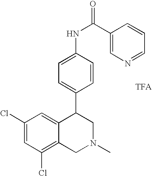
C1(Cl)=CC(Cl)=C2C(=C1)C(C1=CC=C(NC(=O)C3=CN=CC=C3)C=C1)CN(C)C2
